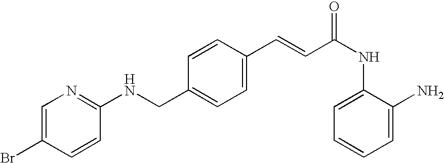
C1(C=CC(NC2=CC=CC=C2N)=O)=CC=C(CNC2=NC=C(Br)C=C2)C=C1
